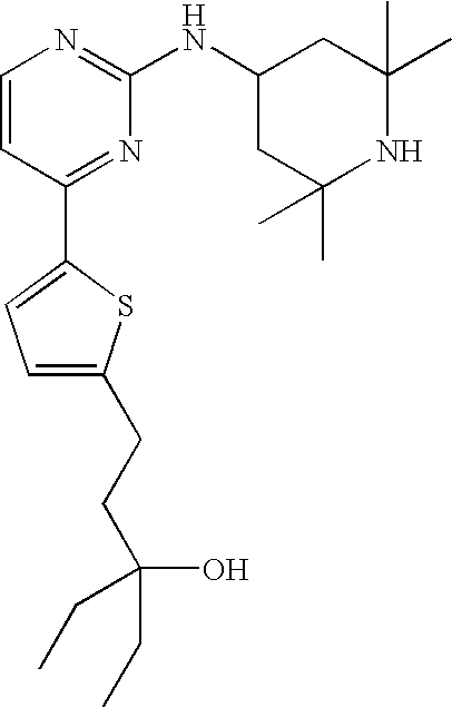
C1=CC(C2=CC=C(CCC(O)(CC)CC)S2)=NC(NC2CC(C)(C)NC(C)(C)C2)=N1
